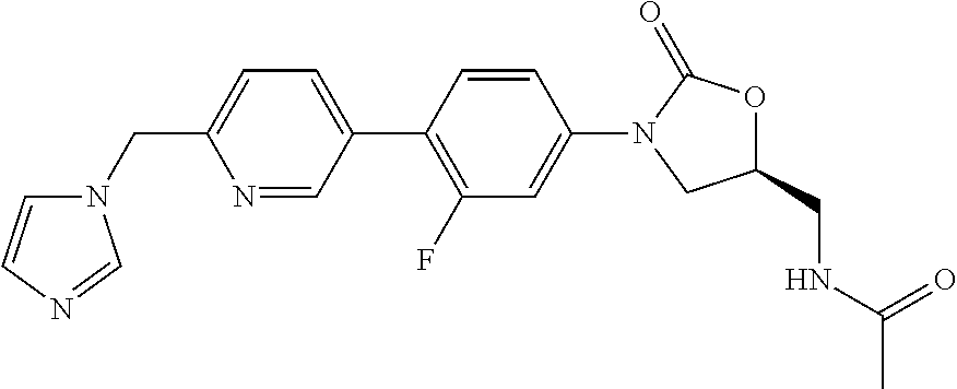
C1(CN2C=CN=C2)=CC=C(C2=C(F)C=C(N3CC(CNC(C)=O)OC3=O)C=C2)C=N1
